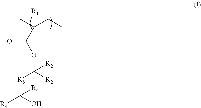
CC(CC)([R1])C(OC([R2])([R2])[R3]C([R4])(O)[R4])=O
